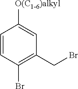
C1=CC(Br)=C(CBr)C=C1[O(C1-6)alkyl]
